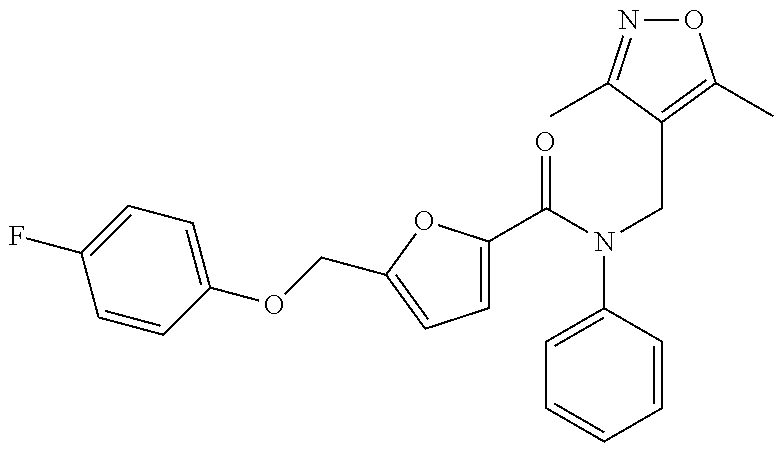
C1=CC(OCC2=CC=C(C(N(CC3=C(C)ON=C3C)C3=CC=CC=C3)=O)O2)=CC=C1F
